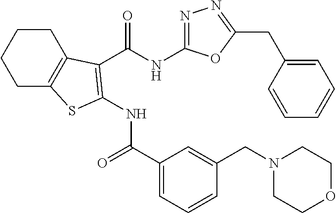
C1CC2=C(CC1)SC(NC(=O)C1=CC=CC(CN3CCOCC3)=C1)=C2C(NC1=NN=C(CC2=CC=CC=C2)O1)=O
